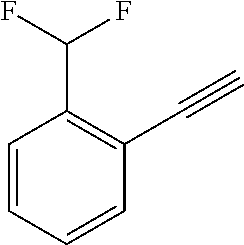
C1=CC=CC(C#C)=C1C(F)F
